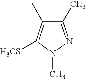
C1(C)=NN(C)C([H3CS])=C1C
